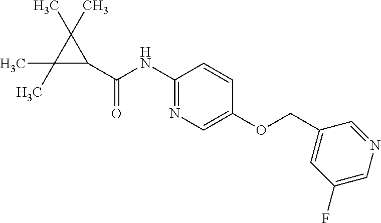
C1(NC(C2C(C)(C)C2(C)C)=O)=NC=C(OCC2=CC(F)=CN=C2)C=C1
